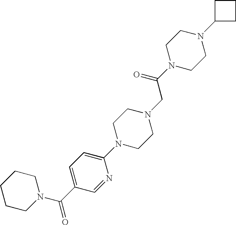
C1(N2CCN(CC(N3CCN(C4CCC4)CC3)=O)CC2)=CC=C(C(=O)N2CCCCC2)C=N1
